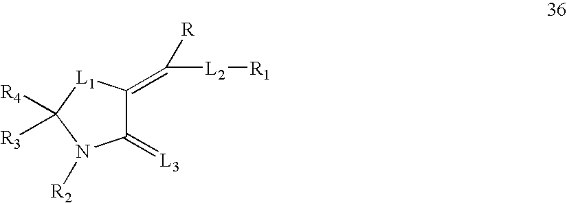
C1([R4])([R3])N([R2])C(=[L3])C(=C([R])[L2][R1])[L1]1
